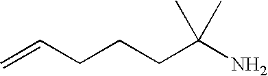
C=CCCCC(N)(C)C
